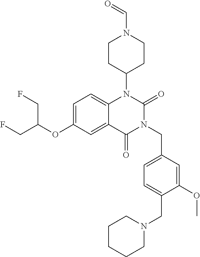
C1=C(OC(CF)CF)C=C2C(=C1)N(C1CCN(C=O)CC1)C(=O)N(CC1=CC=C(CN3CCCCC3)C(OC)=C1)C2=O
